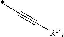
*C#C[R14]
